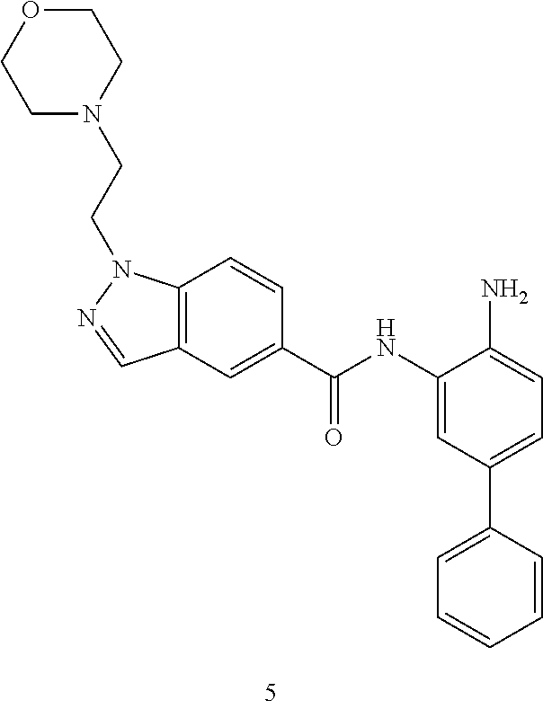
C12=C(C=C(C(NC3=CC(C4=CC=CC=C4)=CC=C3N)=O)C=C1)C=NN2CCN1CCOCC1
